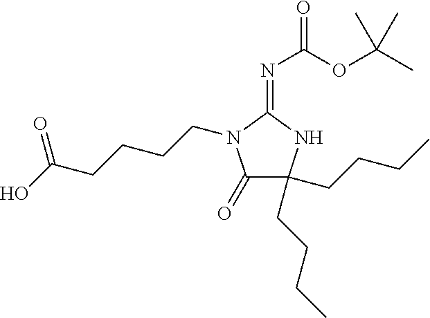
C1(=O)C(CCCC)(CCCC)NC(=NC(OC(C)(C)C)=O)N1CCCCC(=O)O
